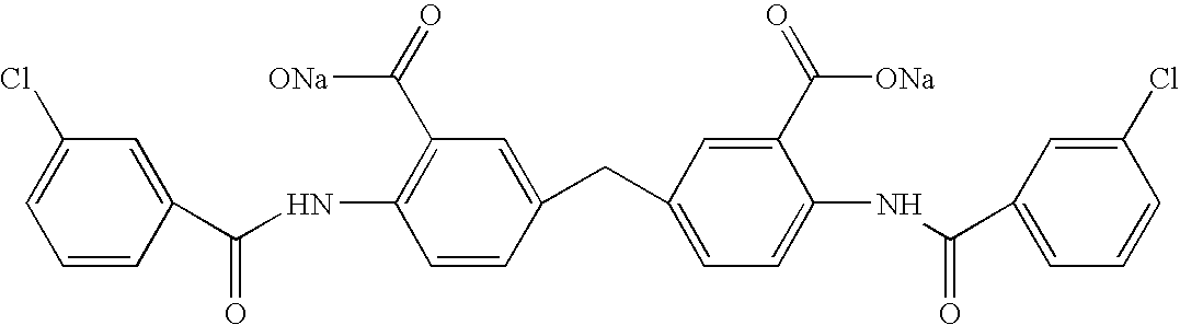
C1(Cl)=CC=CC(C(NC2=C(C(=O)[ONa])C=C(CC3=CC=C(NC(C4=CC=CC(Cl)=C4)=O)C(C(=O)[ONa])=C3)C=C2)=O)=C1
